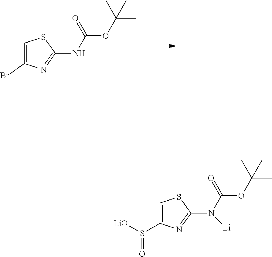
C1=C(Br)N=C(NC(OC(C)(C)C)=O)S1.C1=C(S([LiO])=O)N=C(N(C(OC(C)(C)C)=O)[Li])S1
